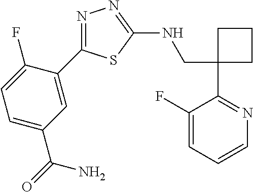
C1(CNC2=NN=C(C3=CC(C(=O)N)=CC=C3F)S2)(C2=NC=CC=C2F)CCC1
